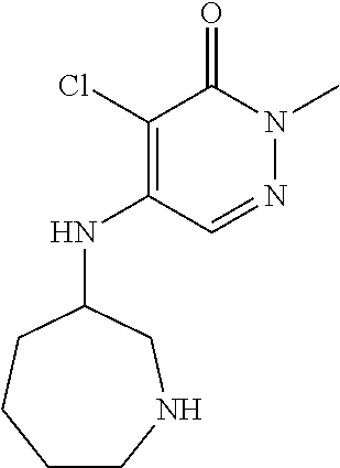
C1CNCC(NC2=C(Cl)C(=O)N(C)N=C2)CC1
